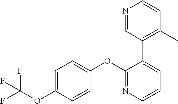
C1=C(OC(F)(F)F)C=CC(OC2=NC=CC=C2C2=C(C)C=CN=C2)=C1
